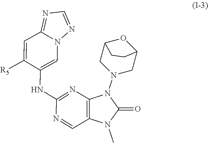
N1=C2N(N=C1)C=C(NC1=NC3=C(C=N1)N(C)C(=O)N3N1CC3OC(C1)CC3)C([R5])=C2
